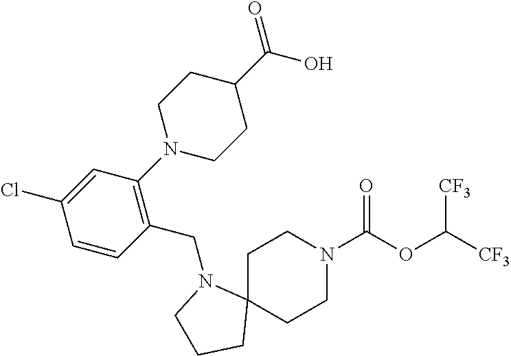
C1C2(CCN(C(OC([CF3])[CF3])=O)C1)N(CC1=C(N3CCC(C(O)=O)CC3)C=C(Cl)C=C1)CCC2
